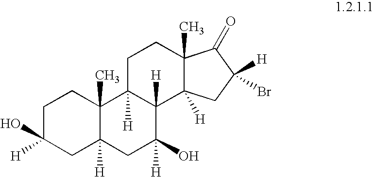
C1C(O)([H])CC2([H])C(C)(C1)C1([H])C([H])(C(O)([H])C2)C2([H])C(C)(CC1)C(=O)C([H])(Br)C2
